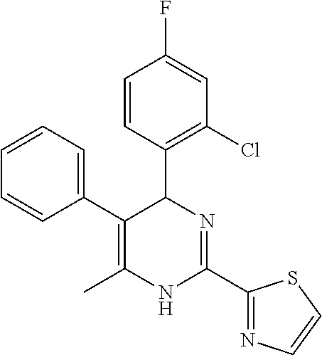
C1=CC(C2C(C3=CC=CC=C3)=C(C)NC(C3=NC=CS3)=N2)=C(Cl)C=C1F
